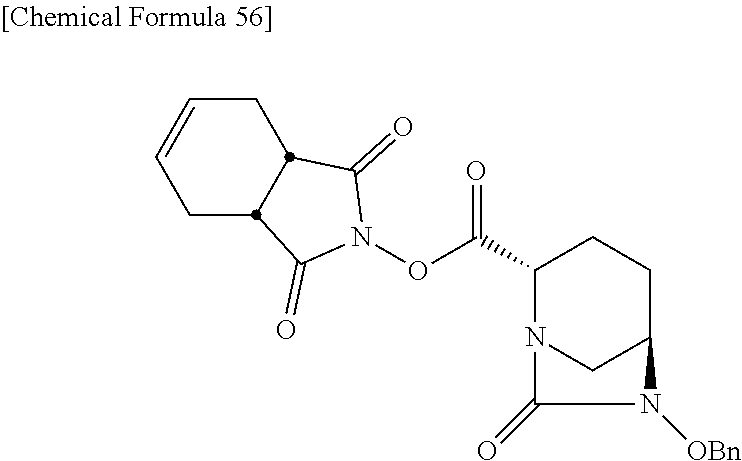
O(C(C1N2CC(CC1)N([OBn])C2=O)=O)N1C(=O)C2CC=CCC2C1=O
